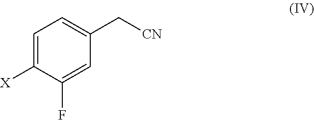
[X]C1=CC=C(C[CN])C=C1F
